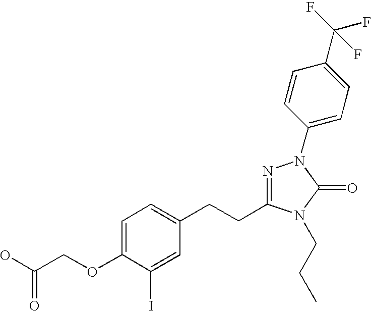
C1=C(OCC(O)=O)C(I)=CC(CCC2=NN(C3=CC=C(C(F)(F)F)C=C3)C(=O)N2CCC)=C1
